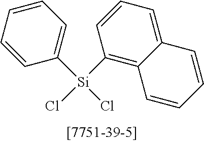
C1([Si](Cl)(C2=C3C(=CC=C2)C=CC=C3)Cl)=CC=CC=C1
